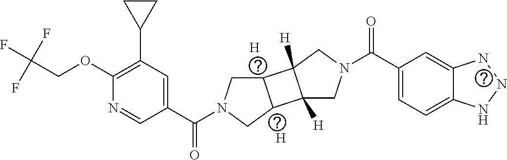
C1(OCC(F)(F)F)=C(C2CC2)C=C(C(N2CC3C(C2)C2([H])C3([H])CN(C(C3=CC=C4C(=C3)NNN4)=O)C2)=O)C=N1.[H].[H]
